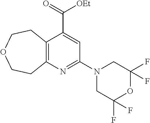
C12=C(N=C(N3CC(F)(F)OC(F)(F)C3)C=C1C(=O)[OEt])CCOCC2
